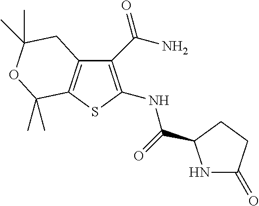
C12=C(SC(NC(=O)C3NC(=O)CC3)=C1C(N)=O)C(C)(C)OC(C)(C)C2
